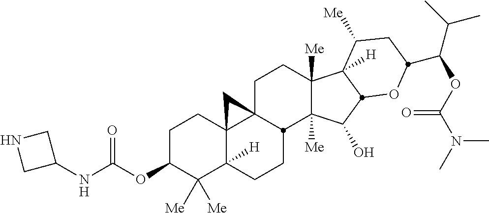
C1C23C4(C([H])(CCC2C2([Me])C([Me])(C1)C1([H])C([Me])CC(C(OC(=O)N(C)C)C(C)C)OC1C2O)C([Me])([Me])C(OC(=O)NC1CNC1)CC4)C3
